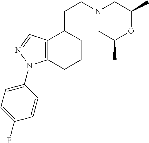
N1(CCC2C3=C(CCC2)N(C2=CC=C(F)C=C2)N=C3)CC(C)OC(C)C1
